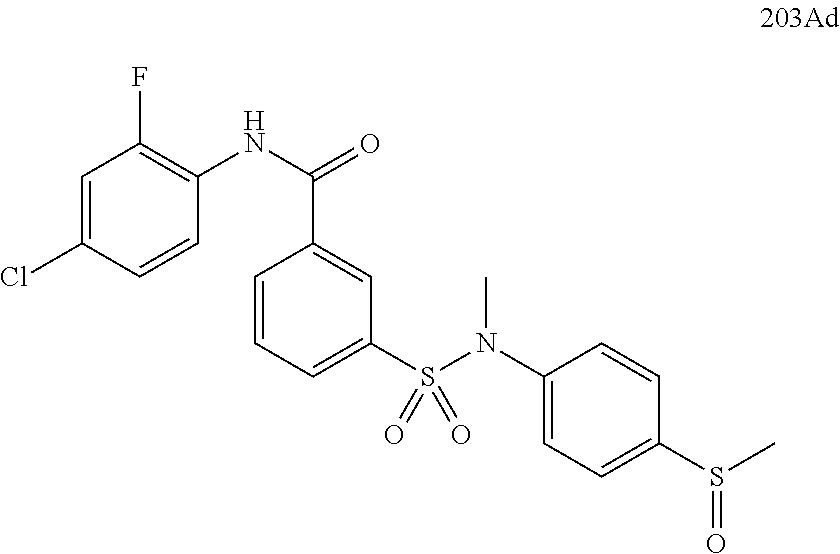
C1=C(Cl)C=CC(NC(=O)C2=CC(S(N(C3=CC=C(S(C)=O)C=C3)C)(=O)=O)=CC=C2)=C1F
